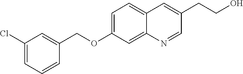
C1(Cl)=CC=CC(COC2=CC=C3C(=C2)N=CC(CCO)=C3)=C1
